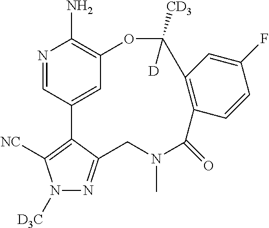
N1=CC2=CC(=C1N)OC([CD3])([D])C1=C(C(=O)N(C)CC3=NN([D3C])C([NC])=C23)C=CC(F)=C1
